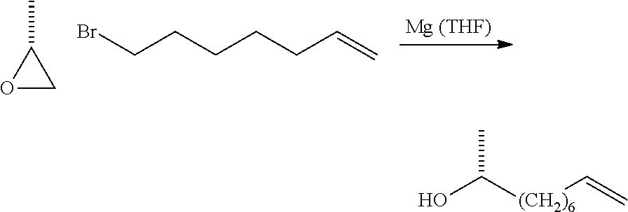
CC1OC1.BrCCCCCC=C.OC([(CH2)6]C=C)C
